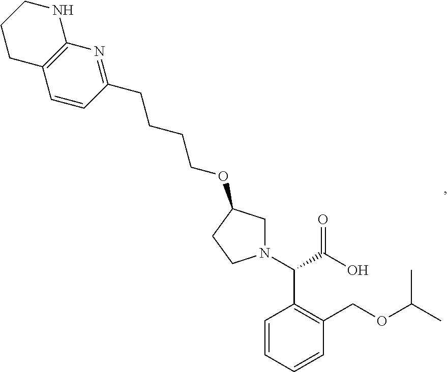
C1=CC=CC(COC(C)C)=C1C(N1CC(OCCCCC2=NC3=C(C=C2)CCCN3)CC1)C(O)=O
